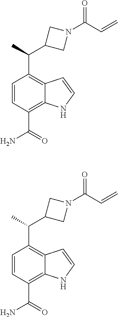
C1=CC(C(N)=O)=C2C(=C1C(C1CN(C(C=C)=O)C1)C)C=CN2.C1=CC(C(N)=O)=C2C(=C1C(C1CN(C(C=C)=O)C1)C)C=CN2
